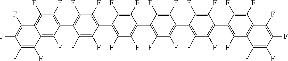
C1(C2=C(F)C(F)=C(C3=C(F)C(F)=C(C4=C(F)C5=C(C(F)=C4F)C(F)=C(F)C(F)=C5F)C(F)=C3F)C(F)=C2F)=C(F)C(F)=C(C2=C(F)C(F)=C(C3=C(F)C(F)=C4C(=C3F)C(F)=C(F)C(F)=C4F)C(F)=C2F)C(F)=C1F
